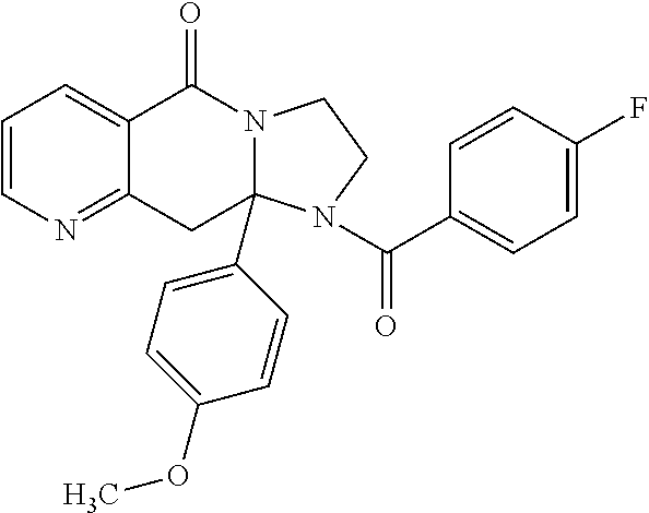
C1=CN=C2C(=C1)C(=O)N1CCN(C(=O)C3=CC=C(F)C=C3)C1(C1=CC=C(OC)C=C1)C2
